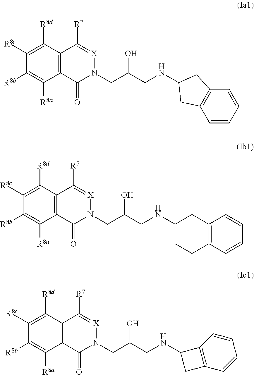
C1([R8c])=C([R8d])C2=C(C([R8a])=C1[R8b])C(=O)N(CC(CNC1CC3=C(C1)C=CC=C3)O)[X]=C2[R7].C1([R8c])=C([R8d])C2=C(C([R8a])=C1[R8b])C(=O)N(CC(CNC1CCC3=C(C1)C=CC=C3)O)[X]=C2[R7].C1([R8c])=C([R8d])C2=C(C([R8a])=C1[R8b])C(=O)N(CC(CNC1CC3=C1C=CC=C3)O)[X]=C2[R7]
